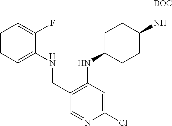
C1(Cl)=CC(NC2CCC(N[BOC])CC2)=C(CNC2=C(C)C=CC=C2F)C=N1
